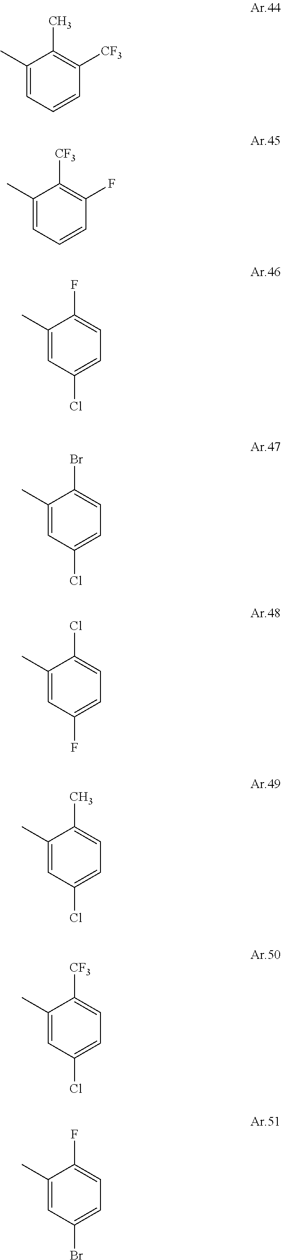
C1(C)=CC=CC([CF3])=C1C.C1(C)=CC=CC(F)=C1[CF3].C1(C)=CC(Cl)=CC=C1F.C1(C)=CC(Cl)=CC=C1Br.C1(C)=CC(F)=CC=C1Cl.C1(C)=CC(Cl)=CC=C1C.C1(C)=CC(Cl)=CC=C1[CF3].C1(C)=CC(Br)=CC=C1F
